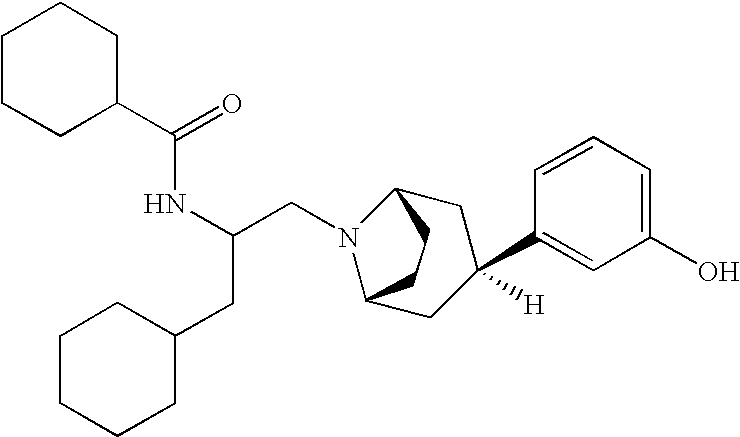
C(CN1C2CC(C3=CC(O)=CC=C3)([H])CC1CC2)(NC(=O)C1CCCCC1)CC1CCCCC1
